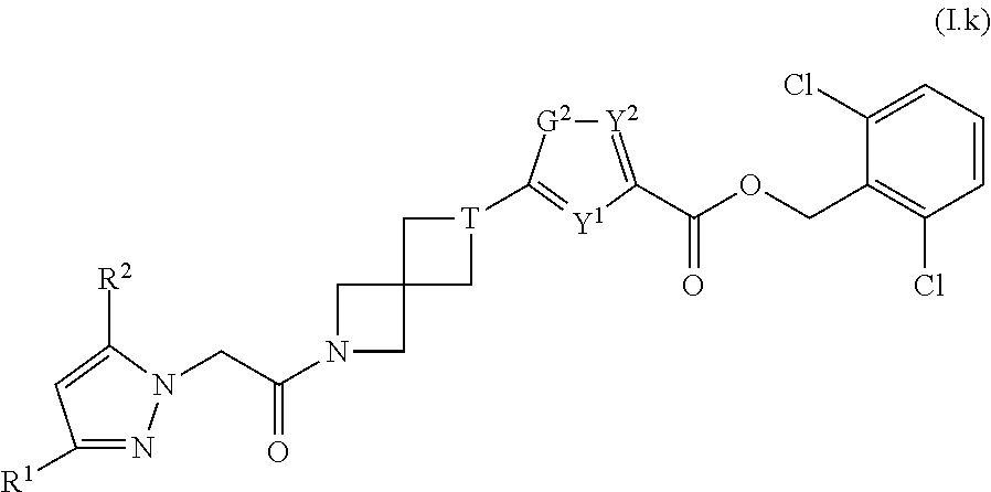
C1([R1])=NN(CC(N2CC3(C2)C[T](C2=[Y1]C(C(OCC4=C(Cl)C=CC=C4Cl)=O)=[Y2][G2]2)C3)=O)C([R2])=C1
